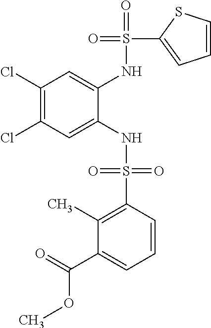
C1(Cl)=C(Cl)C=C(NS(=O)(=O)C2=C(C)C(C(=O)OC)=CC=C2)C(NS(=O)(C2=CC=CS2)=O)=C1
